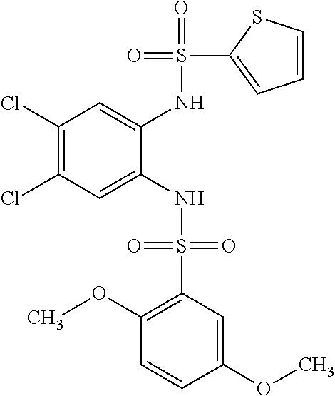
C1(Cl)=C(Cl)C=C(NS(=O)(=O)C2=C(OC)C=CC(OC)=C2)C(NS(=O)(C2=CC=CS2)=O)=C1
